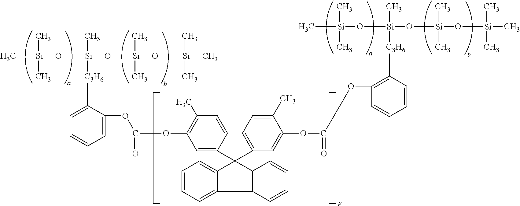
C[Si](C)(C)O[Si](C)([C3H6]C1=CC=CC=C1OC(=O)OC1=C(C)C=CC(C2(C3=CC=C(C)C(OC(=O)OC4=C([C3H6][Si](O[Si](C)(C)C)(C)O[Si](C)(C)O[Si](C)(C)C)C=CC=C4)=C3)C3=CC=CC=C3C3=C2C=CC=C3)=C1)O[Si](C)(C)O[Si](C)(C)C
